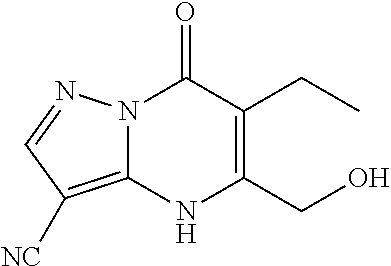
C1(CC)=C(CO)NC2=C([NC])C=NN2C1=O
